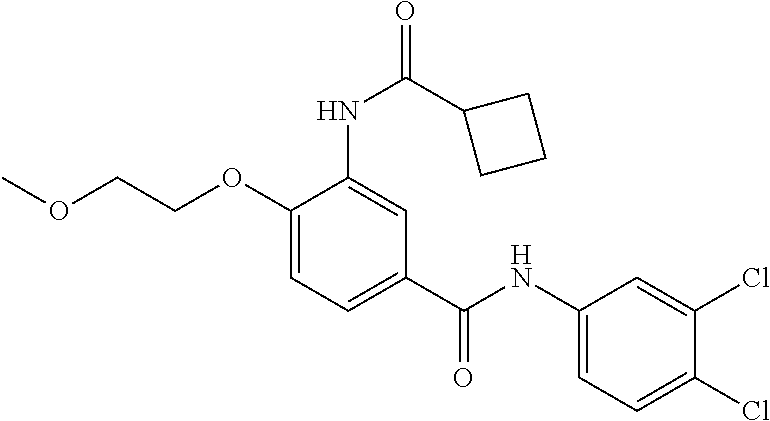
C1(OCCOC)=CC=C(C(NC2=CC=C(Cl)C(Cl)=C2)=O)C=C1NC(=O)C1CCC1
